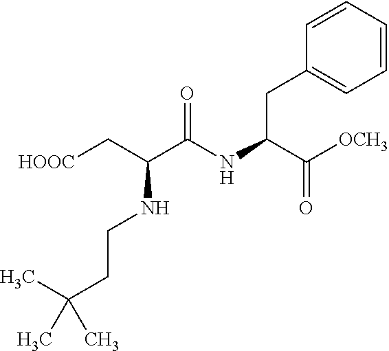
C1=CC=CC=C1CC(C(=O)[OCH3])NC(C(C[HOOC])NCCC(C)(C)C)=O
